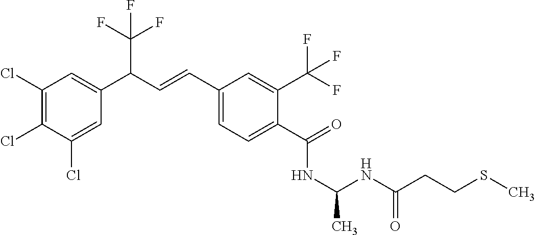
C1(Cl)=C(Cl)C(Cl)=CC(C(C=CC2=CC=C(C(=O)NC(NC(CCSC)=O)C)C(C(F)(F)F)=C2)C(F)(F)F)=C1
